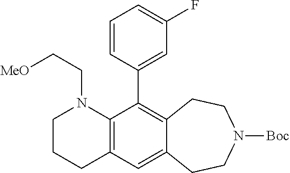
C12=C(C=C3C(=C1C1=CC(F)=CC=C1)CCN([Boc])CC3)CCCN2CC[MeO]
